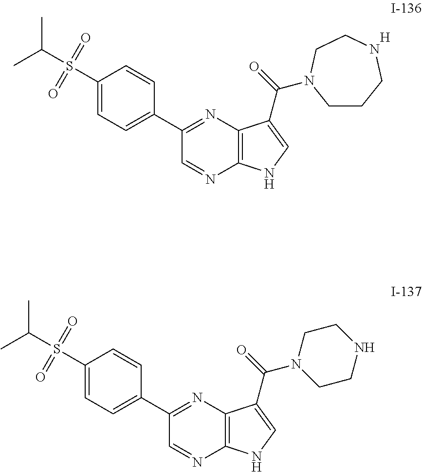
C1(S(C(C)C)(=O)=O)=CC=C(C2=NC3=C(N=C2)NC=C3C(=O)N2CCCNCC2)C=C1.[H].C1(S(C(C)C)(=O)=O)=CC=C(C2=NC3=C(N=C2)NC=C3C(=O)N2CCNCC2)C=C1
